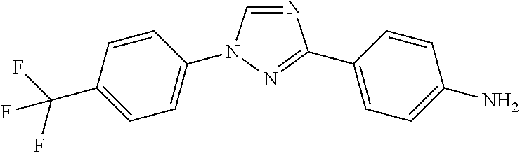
C1=CC(N2C=NC(C3=CC=C(N)C=C3)=N2)=CC=C1C(F)(F)F
